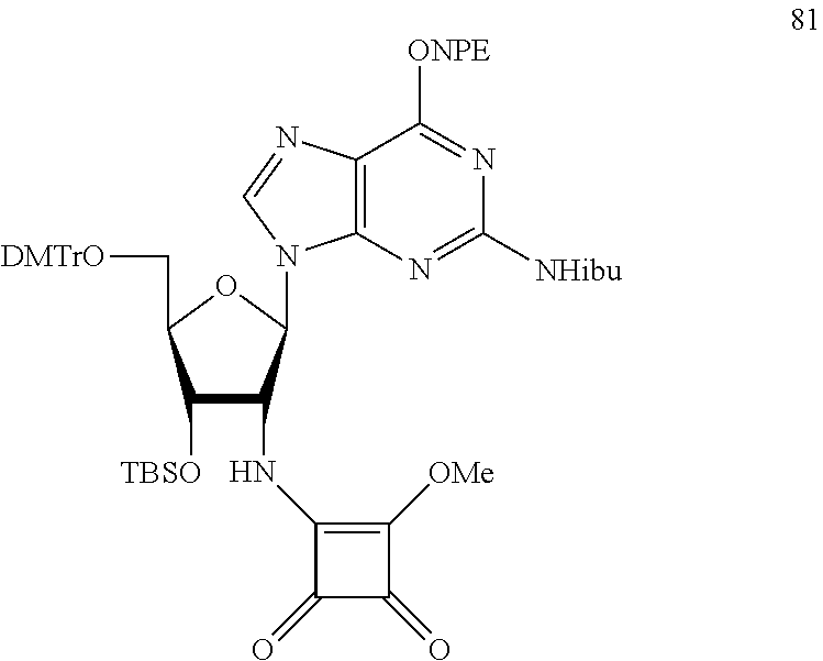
C1([TBSO])C(NC2=C([OMe])C(=O)C2=O)C(N2C3=C(C([ONPE])=NC([NHibu])=N3)N=C2)OC1C[DMTrO]
